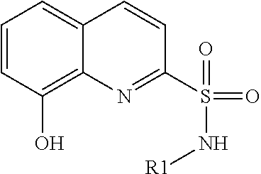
C1=CC(O)=C2C(=C1)C=CC(S(=O)(=O)N[R1])=N2
